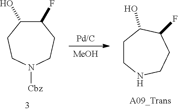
[MeOH].[Pd/C].C1(F)C(O)CCN([Cbz])CC1.C1CNCCC(F)C1O
